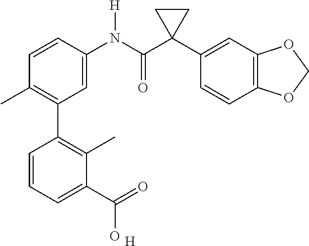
C1=C(N(C(C2(C3=CC4=C(C=C3)OCO4)CC2)=O)[H])C=CC(C)=C1C1=C(C)C(C(O)=O)=CC=C1.[H]
